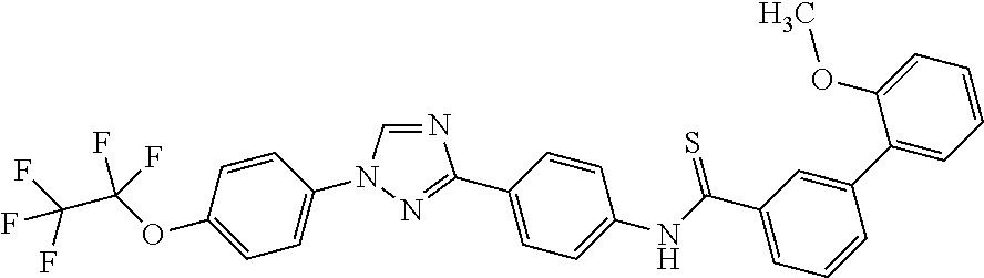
N1=CN(C2=CC=C(OC(F)(F)C(F)(F)F)C=C2)N=C1C1=CC=C(NC(C2=CC=CC(C3=CC=CC=C3OC)=C2)=S)C=C1
